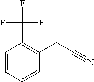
C1=CC=CC(CC#N)=C1C(F)(F)F
